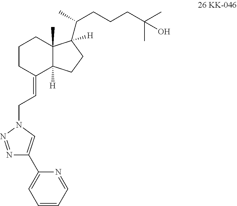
N1=NN(CC=C2C3([H])C(C)(CCC2)C(C(C)CCCC(C)(C)O)([H])CC3)C=C1C1=CC=CC=N1
